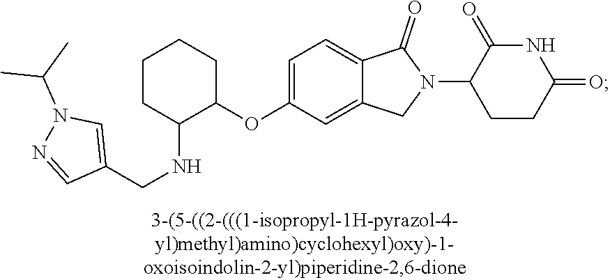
C1=C(OC2CCCCC2NCC2=CN(C(C)C)N=C2)C=C2C(=C1)C(=O)N(C1CCC(=O)NC1=O)C2
